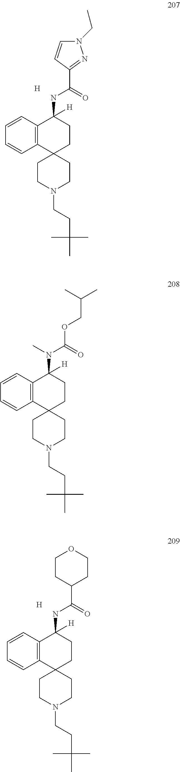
[H].C12(CCN(CCC(C)(C)C)CC1)CCC(NC(=O)C1=NN(CC)C=C1)([H])C1=C2C=CC=C1.C12(CCN(CCC(C)(C)C)CC1)CCC(NC(=O)C1CCOCC1)([H])C1=C2C=CC=C1.[H].C12(CCN(CCC(C)(C)C)CC1)CCC(N(C(=O)OCC(C)C)C)([H])C1=C2C=CC=C1
